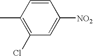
C1(Cl)=C(C)C=CC([NO2])=C1
